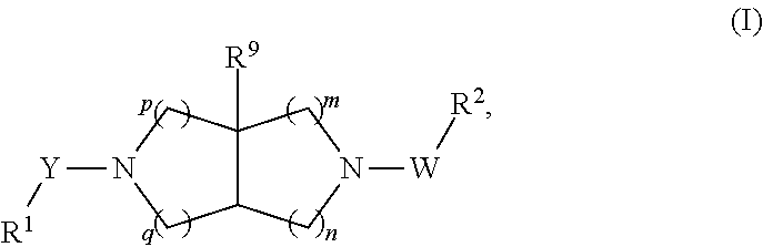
C12C([R9])(CN([Y][R1])C1)CN([W][R2])C2
